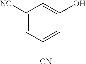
C1([NC])=CC([CN])=CC(O)=C1
